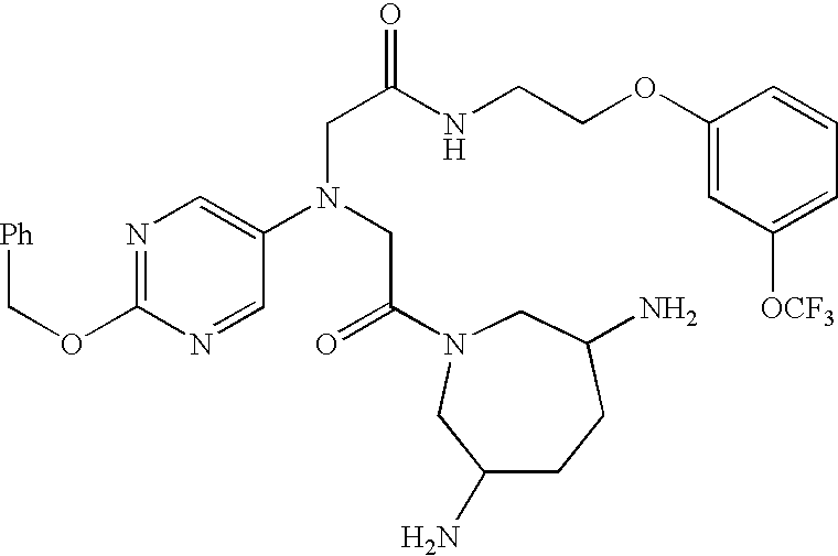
N1=C(OC[Ph])N=CC(N(CC(=O)N2CC(N)CCC(N)C2)CC(=O)NCCOC2=CC([OCF3])=CC=C2)=C1
